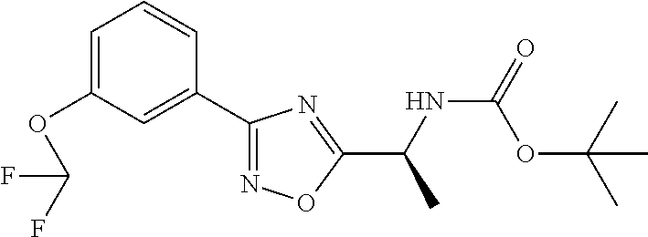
C1(OC(F)F)=CC=CC(C2=NOC(C(NC(=O)OC(C)(C)C)C)=N2)=C1
